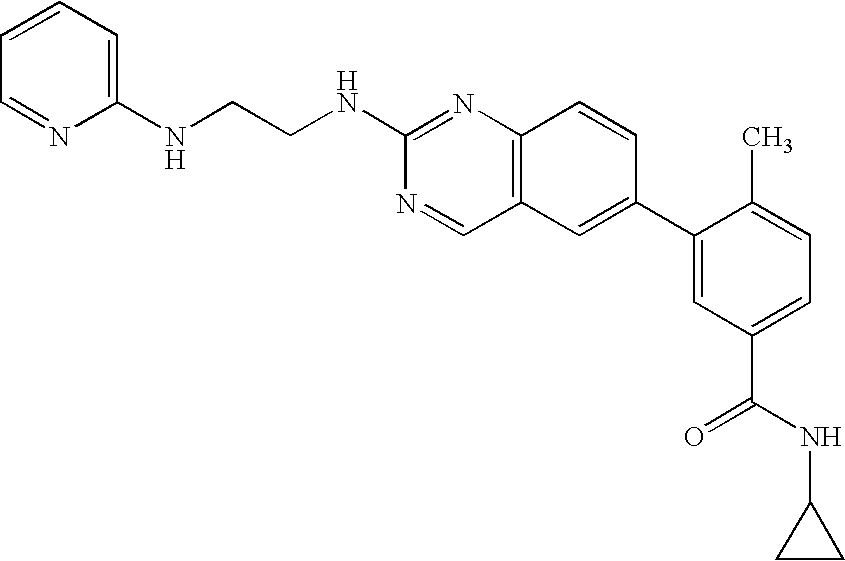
N(CCNC1=NC2=C(C=N1)C=C(C1=CC(C(=O)NC3CC3)=CC=C1C)C=C2)C1=CC=CC=N1
